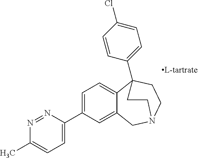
C1=C(C2=CC=C(C)N=N2)C=C2C(=C1)C1(C3=CC=C(Cl)C=C3)CCN(C2)CC1
